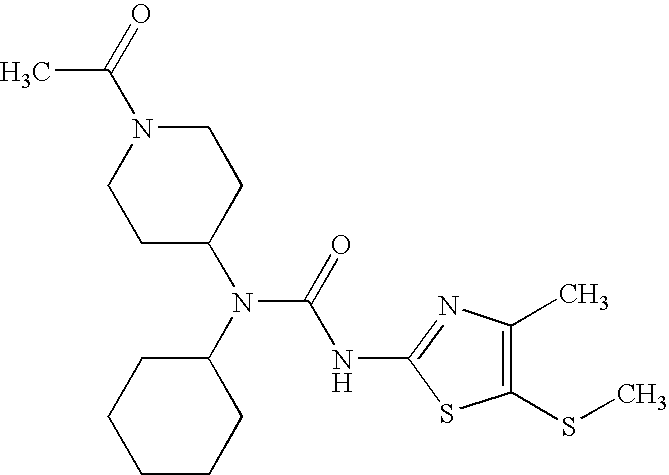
C1C(N(C(=O)NC2=NC(C)=C(SC)S2)C2CCCCC2)CCN(C(C)=O)C1
